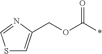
O(CC1=CSC=N1)C(*)=O
